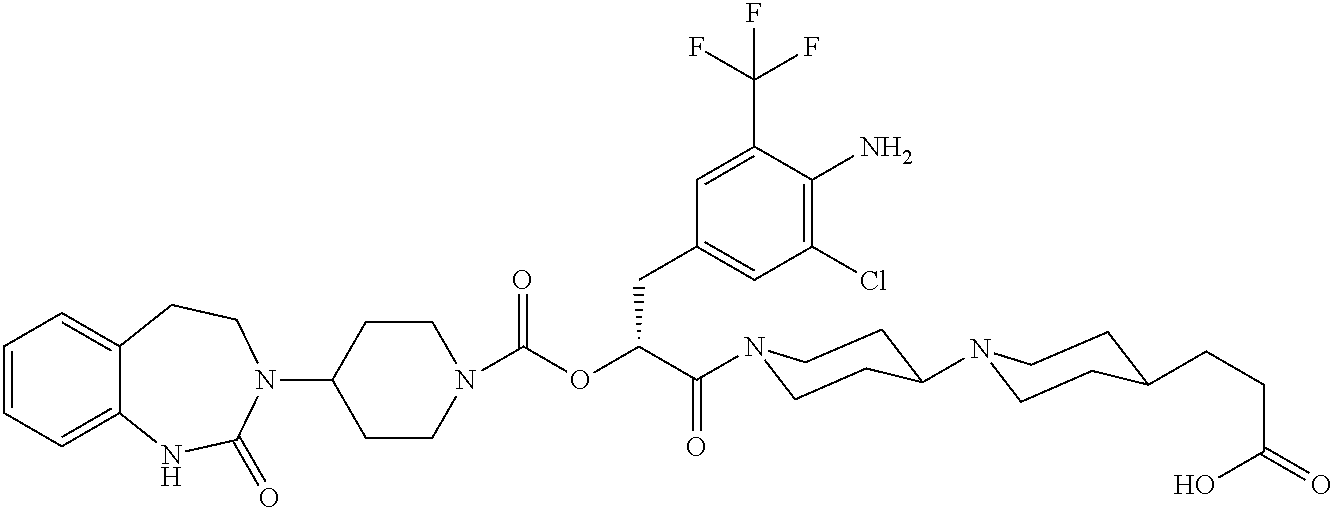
C1=CC=C2C(=C1)CCN(C1CCN(C(OC(C(=O)N3CCC(N4CCC(CCC(=O)O)CC4)CC3)CC3=CC(Cl)=C(N)C(C(F)(F)F)=C3)=O)CC1)C(=O)N2
